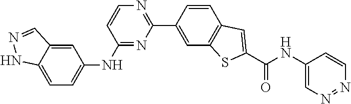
C1=C2C(=CC=C1NC1=NC(C3=CC4=C(C=C3)C=C(C(NC3=CN=NC=C3)=O)S4)=NC=C1)NN=C2
